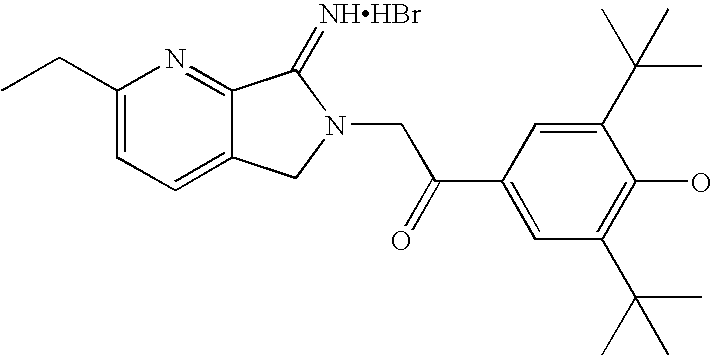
C1(CC)=CC=C2C(=N1)C(=[NHHBr])N(CC(C1=CC(C(C)(C)C)=C(O)C(C(C)(C)C)=C1)=O)C2
